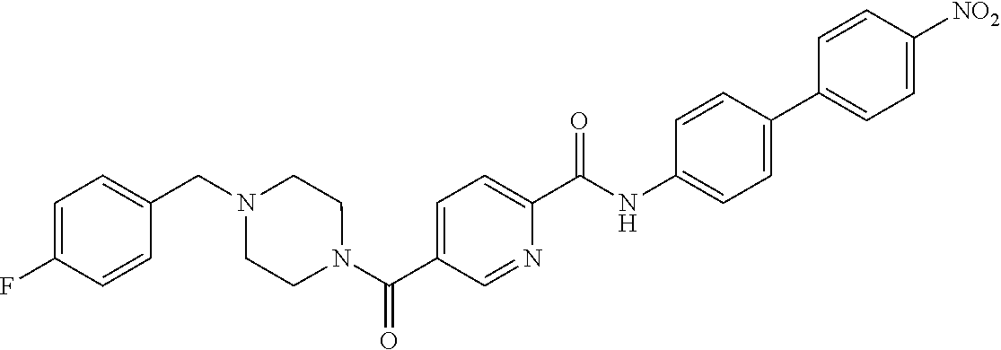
C1(C2=CC=C(NC(C3=CC=C(C(N4CCN(CC5=CC=C(F)C=C5)CC4)=O)C=N3)=O)C=C2)=CC=C([NO2])C=C1
